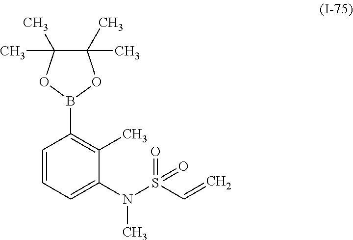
C1=CC=C(N(S(C=C)(=O)=O)C)C(C)=C1B1OC(C)(C)C(C)(C)O1
